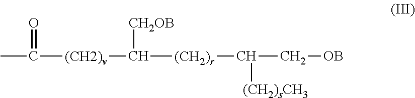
CC([(CH2)v]C([(CH2)r]C(C[OB])[(CH2)sCH3])[CH2OB])=O
